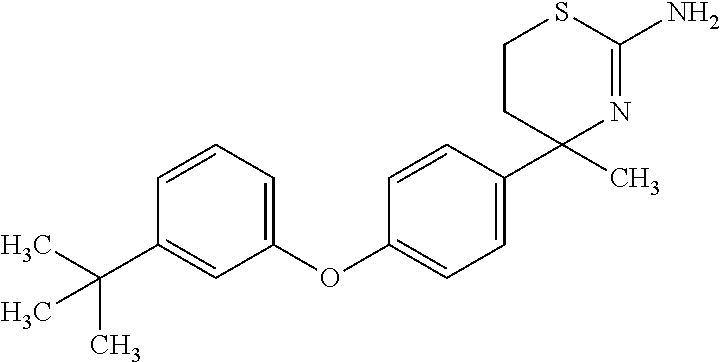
C1=CC(C2(C)N=C(N)SCC2)=CC=C1OC1=CC=CC(C(C)(C)C)=C1
